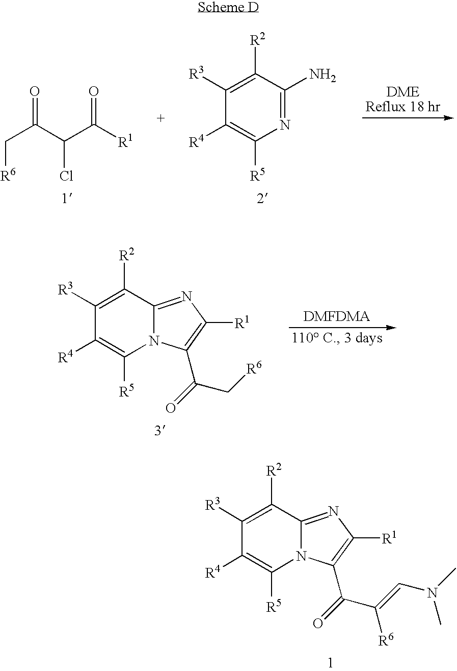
O=C(C(C([R1])=O)Cl)C[R6].N1=C(N)C([R2])=C([R3])C([R4])=C1[R5].C1([R3])=C([R2])C2=NC([R1])=C(C(=O)C[R6])N2C([R5])=C1[R4].C1([R3])=C([R2])C2=NC([R1])=C(C(=O)C(=CN(C)C)[R6])N2C([R5])=C1[R4]
